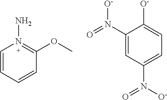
C1=CC=CC(OC)=N1N.C1(N(=O)[O-])=CC(N([O-])=O)=CC=C1[O-]
